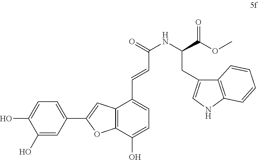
C1(O)=CC(C2=CC3=C(O2)C(O)=CC=C3C=CC(NC(CC2=CNC3=C2C=CC=C3)C(=O)OC)=O)=CC=C1O
